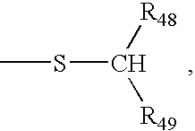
CSC([R48])[R49]
